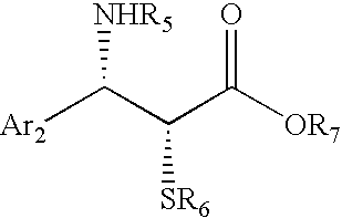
[Ar2]C(C(C([OR7])=O)[SR6])[NHR5]
